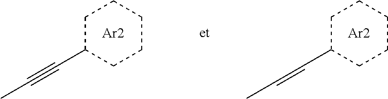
C1C(C#CC)CCCC1.[Ar2].C1C(C=CC)CCCC1.[Ar2]
